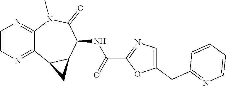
C12=NC=CN=C1N(C)C(=O)C(NC(C1=NC=C(CC3=NC=CC=C3)O1)=O)C1C2C1
